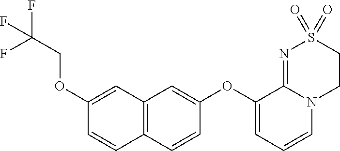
C1(OC2=CC3=C(C=C2)C=CC(OCC(F)(F)F)=C3)=CC=CN2C1=NS(=O)(=O)CC2
